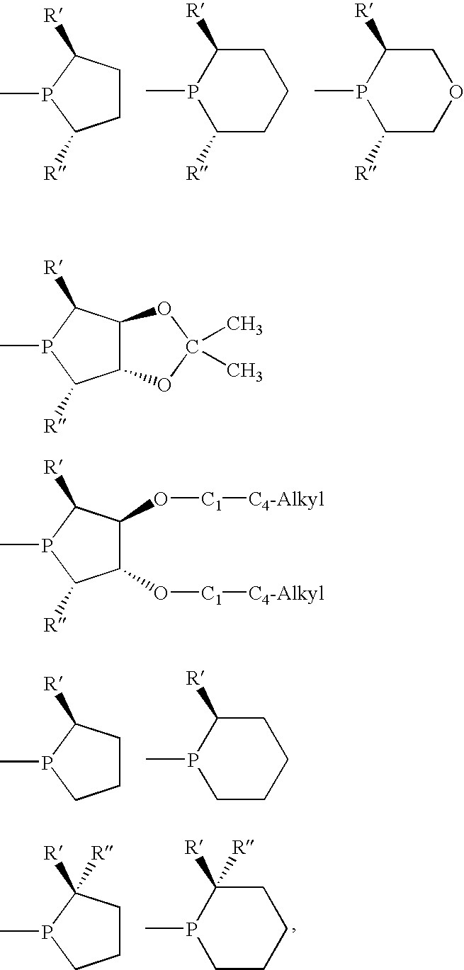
C1CC([R])P(C)C1[R].C1([R])CCCC([R])P1C.C1([R])COCC([R])P1C.C1CC([R])P(C)C1.C1CCCC([R])P1C.C1CC([R])([R])P(C)C1.C1CCCC([R])([R])P1C.C12C(C([R])P(C)C1[R])OC(C)(C)O2.C1(O[C1][C4-Alkyl])C(O[C1][C4-Alkyl])C([R])P(C)C1[R]
